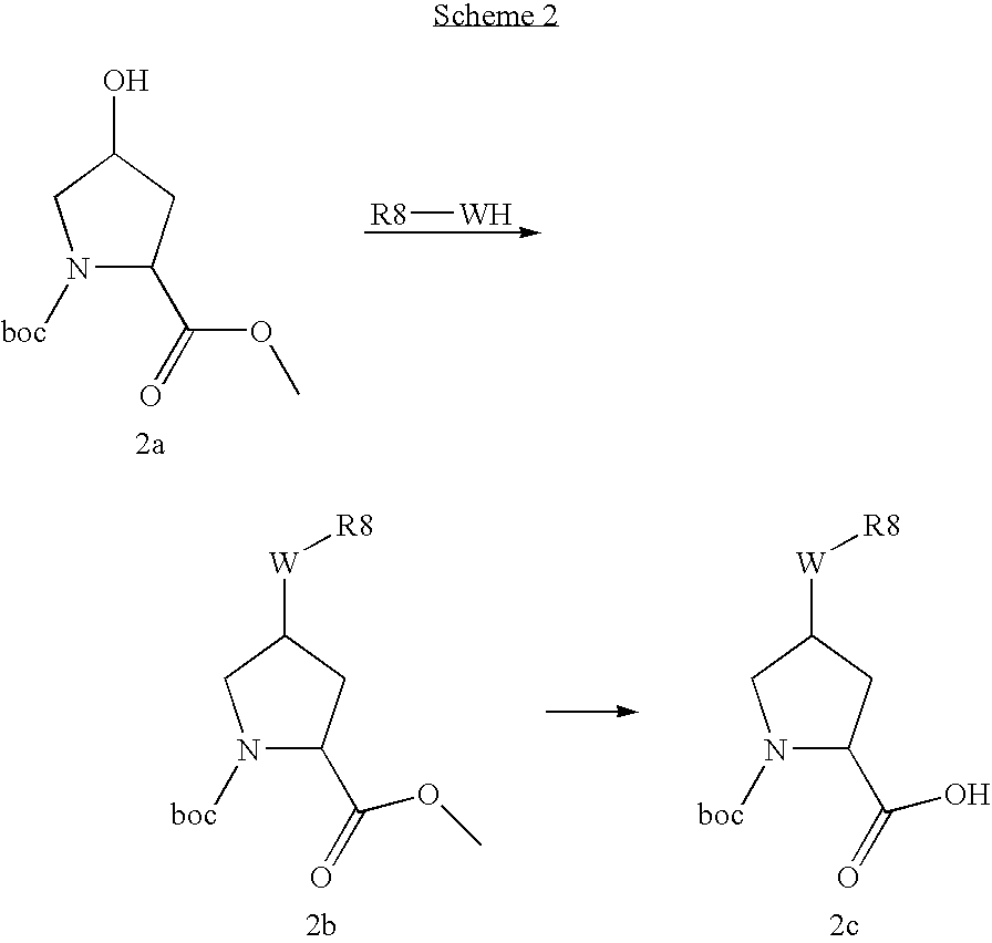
N1([boc])C(C(=O)OC)CC(O)C1.[R8][W].N1([boc])C(C(=O)OC)CC([W][R8])C1.N1([boc])C(C(=O)O)CC([W][R8])C1
